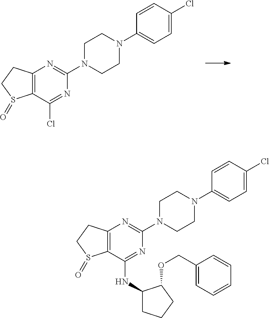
C12=C(C(Cl)=NC(N3CCN(C4=CC=C(Cl)C=C4)CC3)=N1)S(=O)CC2.C12=C(C(NC3CCCC3OCC3=CC=CC=C3)=NC(N3CCN(C4=CC=C(Cl)C=C4)CC3)=N1)S(=O)CC2
